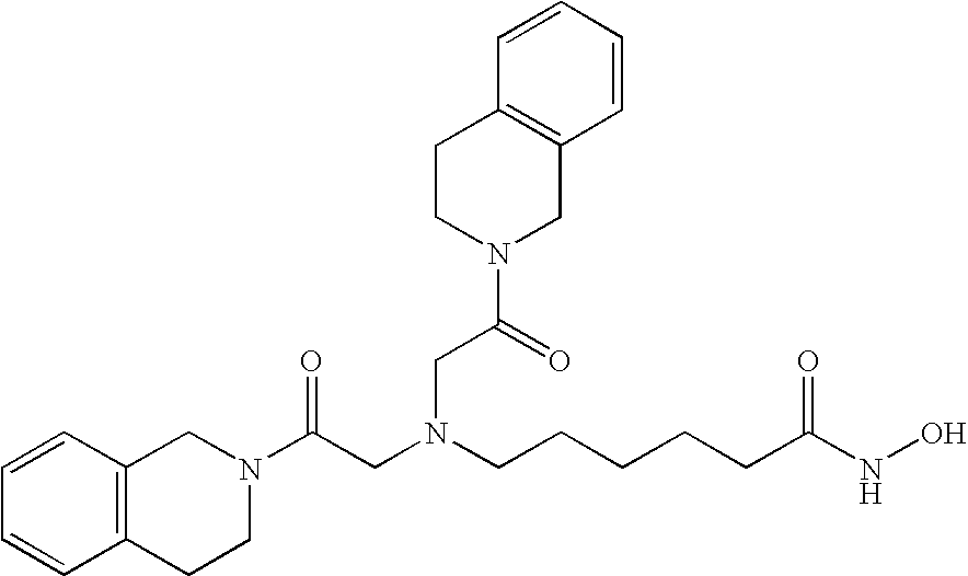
N1(C(CN(CCCCCC(NO)=O)CC(=O)N2CC3=C(CC2)C=CC=C3)=O)CC2=C(CC1)C=CC=C2
